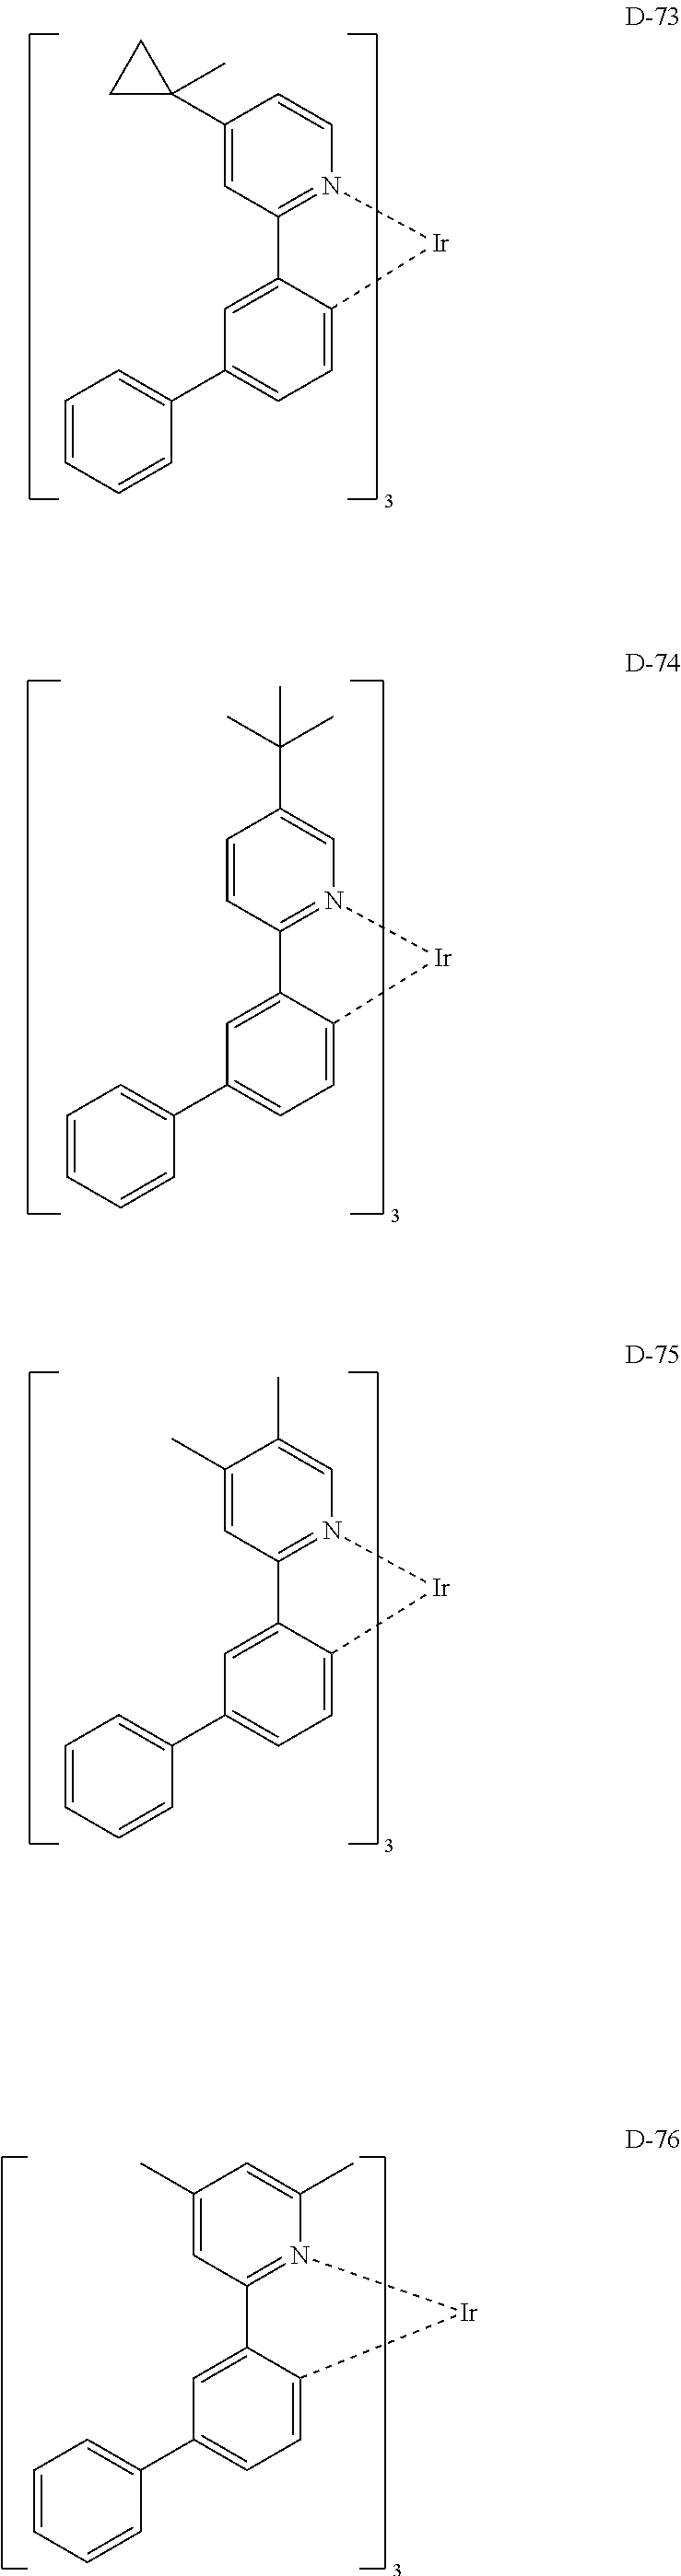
C1(C2(C)CC2)=CC2=N(C=C1)[Ir]C1=CC=C(C3=CC=CC=C3)C=C21.C1=CC2=N(C=C1C(C)(C)C)[Ir]C1=CC=C(C3=CC=CC=C3)C=C21.C1(C)=CC2=N(C=C1C)[Ir]C1=CC=C(C3=CC=CC=C3)C=C21.C1(C)=CC2=N(C(C)=C1)[Ir]C1=CC=C(C3=CC=CC=C3)C=C21
